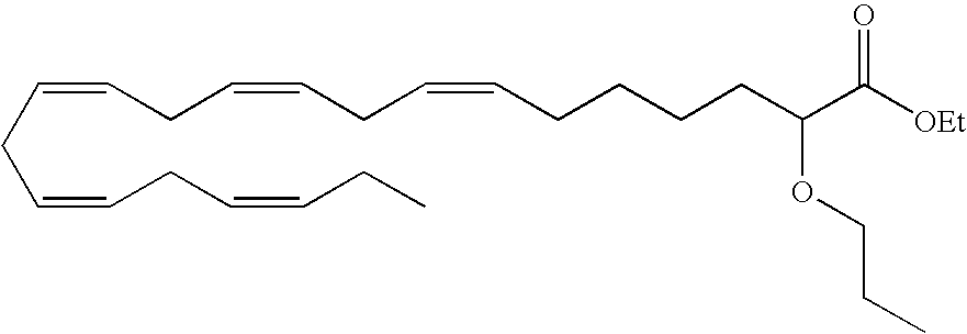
C(=CCC=CCC=CCCCCC(C([OEt])=O)OCCC)CC=CCC=CCC
